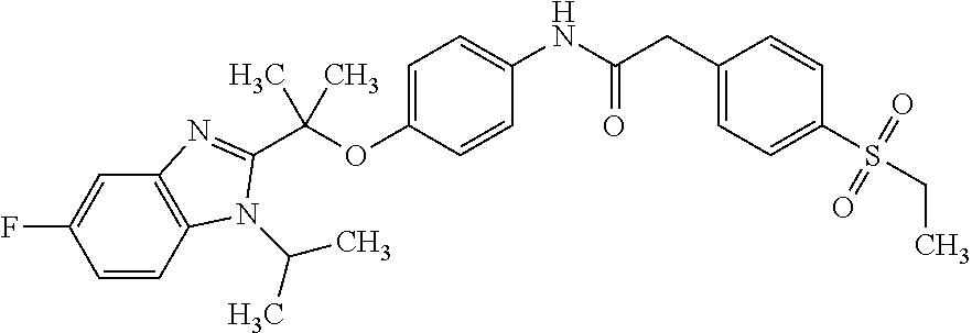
C1=C(OC(C)(C)C2=NC3=C(C=CC(F)=C3)N2C(C)C)C=CC(NC(CC2=CC=C(S(=O)(=O)CC)C=C2)=O)=C1
